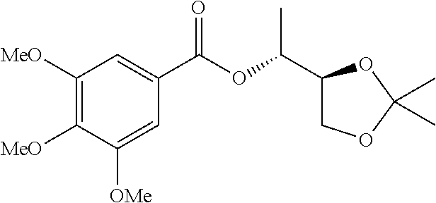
C1([MeO])=C([MeO])C([OMe])=CC(C(OC(C2COC(C)(C)O2)C)=O)=C1
